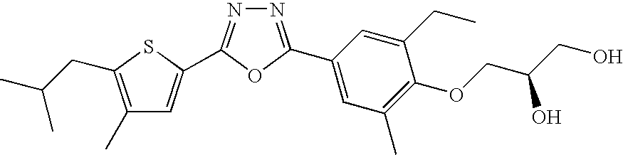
C1=C(C2=NN=C(C3=CC(C)=C(OCC(CO)O)C(CC)=C3)O2)SC(CC(C)C)=C1C
